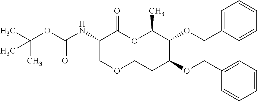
C1(NC(OC(C)(C)C)=O)COCCC(OCC2=CC=CC=C2)C(OCC2=CC=CC=C2)C(C)OC1=O
